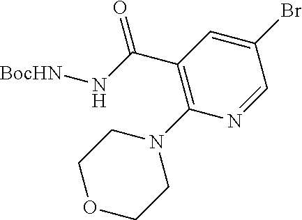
C(C1=C(N2CCOCC2)N=CC(Br)=C1)(N[BocHN])=O
